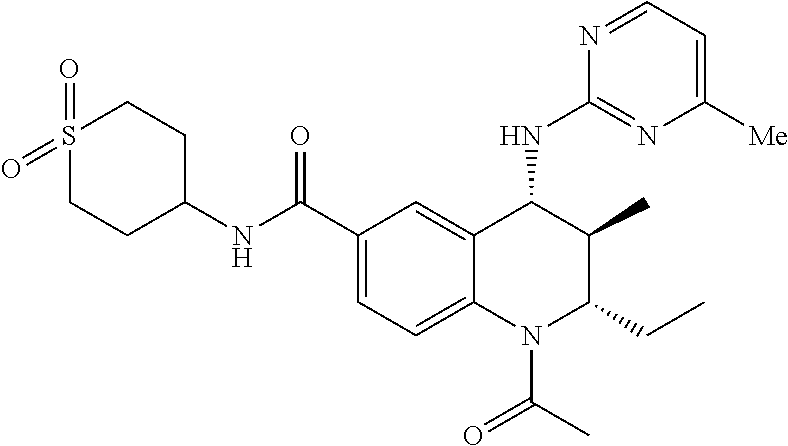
C1(C(NC2CCS(=O)(=O)CC2)=O)=CC=C2C(=C1)C(NC1=NC([Me])=CC=N1)C(C)C(CC)N2C(C)=O
